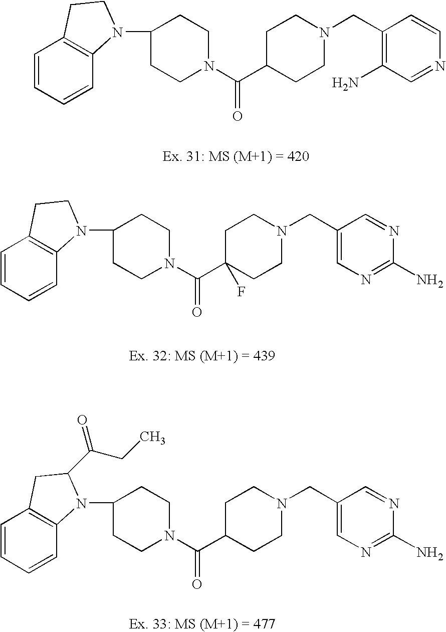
C1=CC=CC2=C1CCN2C1CCN(C(C2CCN(CC3=C(N)C=NC=C3)CC2)=O)CC1.C1=CC=CC2=C1CCN2C1CCN(C(C2(F)CCN(CC3=CN=C(N)N=C3)CC2)=O)CC1.C1=CC=CC2=C1CC(C(CC)=O)N2C1CCN(C(C2CCN(CC3=CN=C(N)N=C3)CC2)=O)CC1
